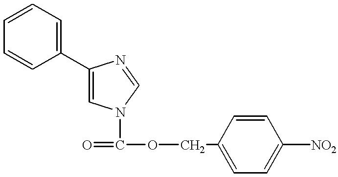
C1(C2=CC=CC=C2)=CN(C(=O)OCC2=CC=C([NO2])C=C2)C=N1
